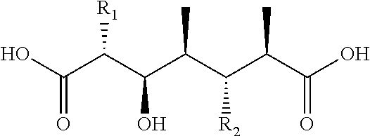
C(C(C(C(C(C(C(O)=O)C)[R2])C)O)[R1])(O)=O
